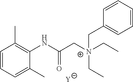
[Y].C1=CC=C(C)C(NC(C[N+](CC2=CC=CC=C2)(CC)CC)=O)=C1C
